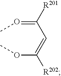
O(=C(C=C(OC)[R202])[R201])C
